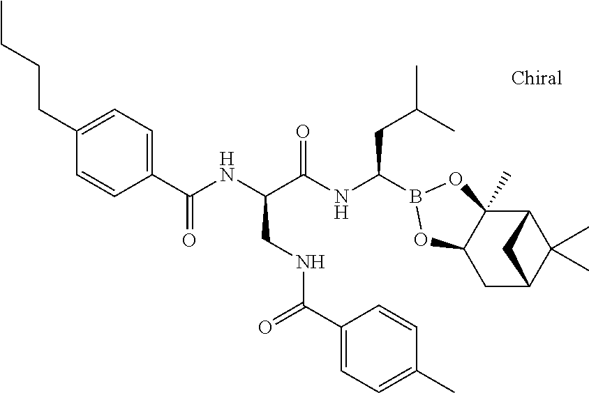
C1(C(NC(C(NC(CC(C)C)B2OC3(C)C4C(C)(C)C(CC3O2)C4)=O)CNC(C2=CC=C(C)C=C2)=O)=O)=CC=C(CCCC)C=C1
